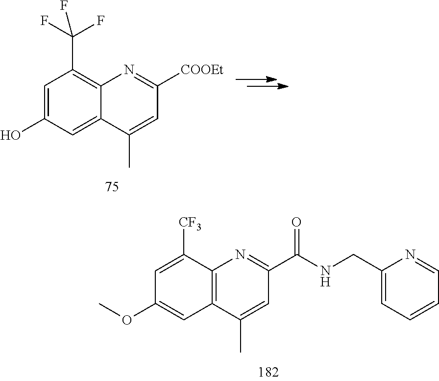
C1=C(O)C=C2C(=C1C(F)(F)F)N=C([COOEt])C=C2C.C1=C([CF3])C2=C(C=C1OC)C(C)=CC(C(NCC1=CC=CC=N1)=O)=N2
